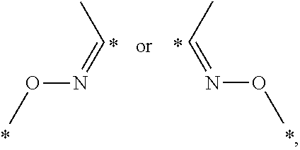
O(N=CC)C.CC=NOC
